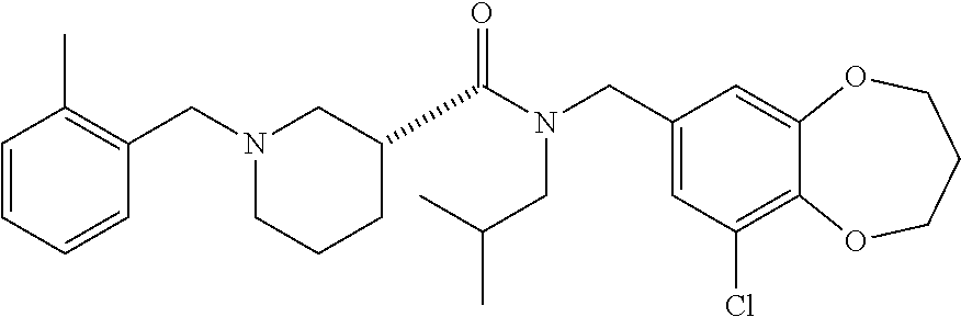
C1(CN(C(=O)C2CCCN(CC3=C(C)C=CC=C3)C2)CC(C)C)=CC(Cl)=C2C(=C1)OCCCO2
